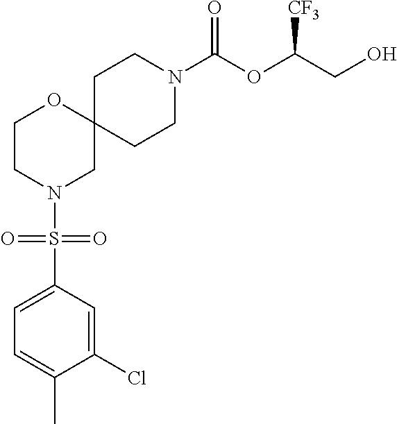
C12(CCN(C(OC(CO)[CF3])=O)CC1)OCCN(S(C1=CC=C(C)C(Cl)=C1)(=O)=O)C2
